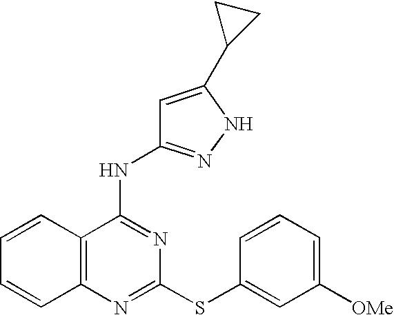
C1=CC2=C(C=C1)N=C(SC1=CC([OMe])=CC=C1)N=C2NC1=NNC(C2CC2)=C1
